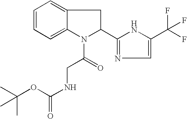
C1=CC=C2C(=C1)CC(C1=NC=C(C(F)(F)F)N1)N2C(=O)CNC(=O)OC(C)(C)C
